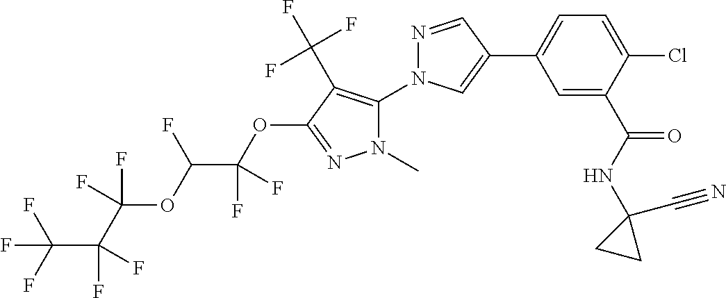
C1=C(C(NC2(C#N)CC2)=O)C(Cl)=CC=C1C1=CN(C2=C(C(F)(F)F)C(OC(C(OC(C(C(F)(F)F)(F)F)(F)F)F)(F)F)=NN2C)N=C1
